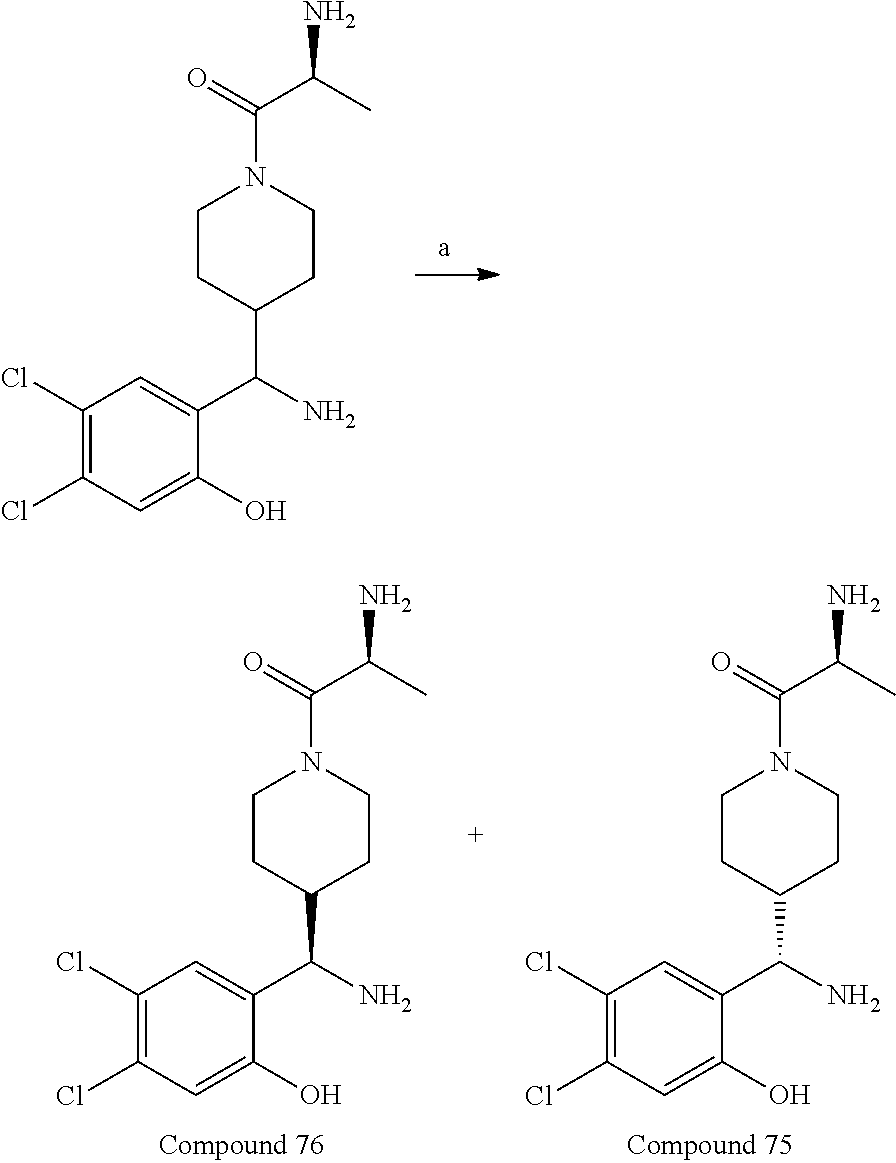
C1(Cl)=C(Cl)C=C(O)C(C(N)C2CCN(C(=O)C(C)N)CC2)=C1.C1(Cl)=C(Cl)C=C(O)C(C(N)C2CCN(C(=O)C(C)N)CC2)=C1.C1(Cl)=C(Cl)C=C(O)C(C(N)C2CCN(C(=O)C(C)N)CC2)=C1
